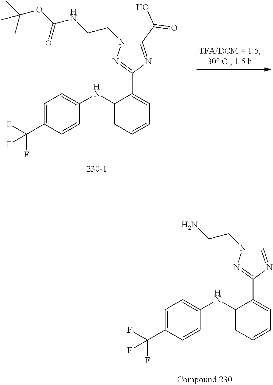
C1=C(C(F)(F)F)C=CC(NC2=CC=CC=C2C2=NN(CCNC(OC(C)(C)C)=O)C(C(=O)O)=N2)=C1.C1=C(C(F)(F)F)C=CC(NC2=CC=CC=C2C2=NN(CCN)C=N2)=C1
